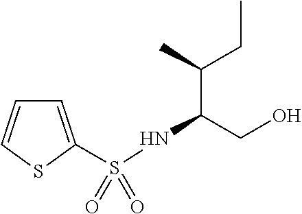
C1=C(S(=O)(NC(CO)C(CC)C)=O)SC=C1
